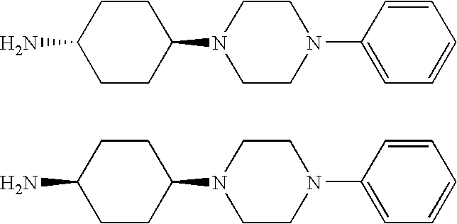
C1(N)CCC(N2CCN(C3=CC=CC=C3)CC2)CC1.C1(N)CCC(N2CCN(C3=CC=CC=C3)CC2)CC1
